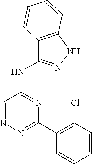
N1=C(C2=C(Cl)C=CC=C2)N=C(NC2=NNC3=C2C=CC=C3)C=N1
